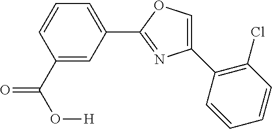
C1(C2=C(Cl)C=CC=C2)=COC(C2=CC=CC(C(O[H])=O)=C2)=N1
